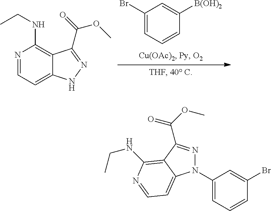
C1(Br)=CC=CC([B(OH)2])=C1.N1=CC=C2C(=C1NCC)C(C(=O)OC)=NN2.N1(C2=CC=CC(Br)=C2)N=C(C(=O)OC)C2=C(NCC)N=CC=C12
